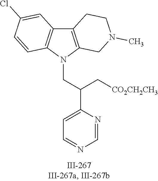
N1(CC(C2=CC=NC=N2)C[CO2CH2CH3])C2=C(C3=C1C=CC(Cl)=C3)CCN(C)C2
